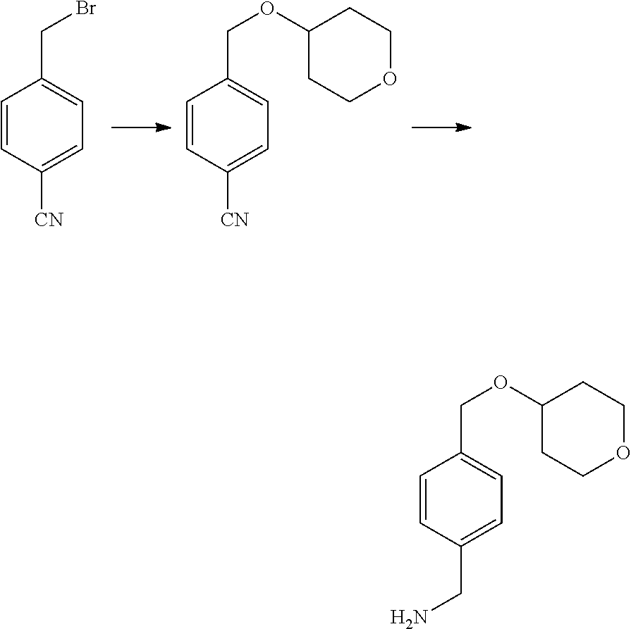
C1=CC([CN])=CC=C1CBr.C1=CC([CN])=CC=C1COC1CCOCC1.C1=CC(CN)=CC=C1COC1CCOCC1
